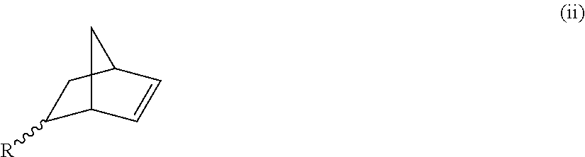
C1([R])C2C=CC(C1)C2
